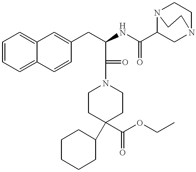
C12=CC=CC=C1C=CC(CC(C(=O)N1CCC(C(OCC)=O)(C3CCCCC3)CC1)NC(C1CN3CCN1CC3)=O)=C2
